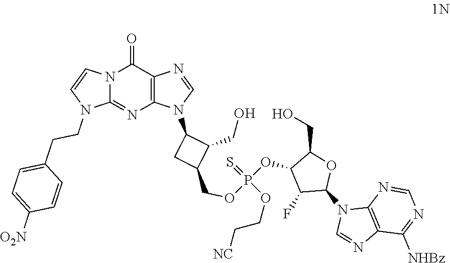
N12C(=NC3=C(C1=O)N=CN3C1CC(COP(=S)(OCC[NC])OC3C(F)C(N4C=NC5=C4N=CN=C5[NHBz])OC3CO)C1CO)N(CCC1=CC=C([O2N])C=C1)C=C2
